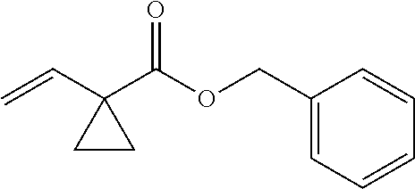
C1CC1(C(OCC1=CC=CC=C1)=O)C=C
